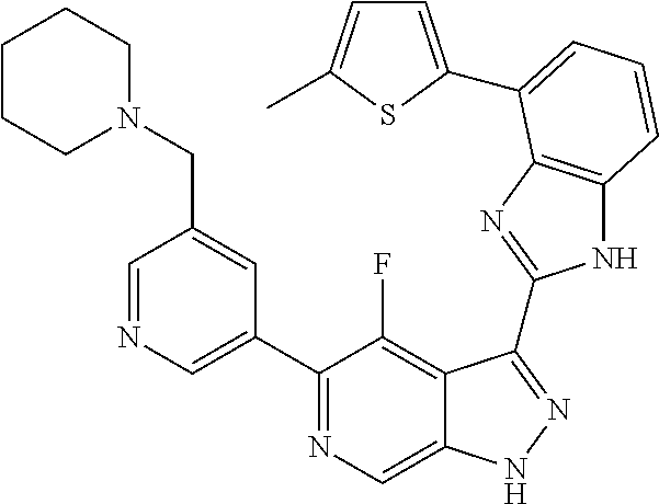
C1=NC=C(C2=NC=C3C(=C2F)C(C2=NC4=C(N2)C=CC=C4C2=CC=C(C)S2)=NN3)C=C1CN1CCCCC1
